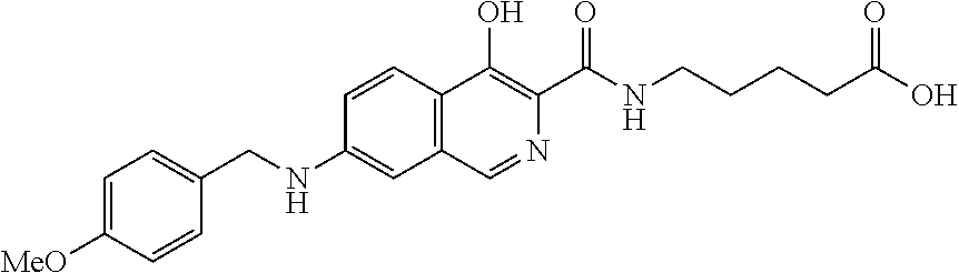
C(C1=CC=C([MeO])C=C1)NC1=CC2=C(C=C1)C(O)=C(C(NCCCCC(O)=O)=O)N=C2
